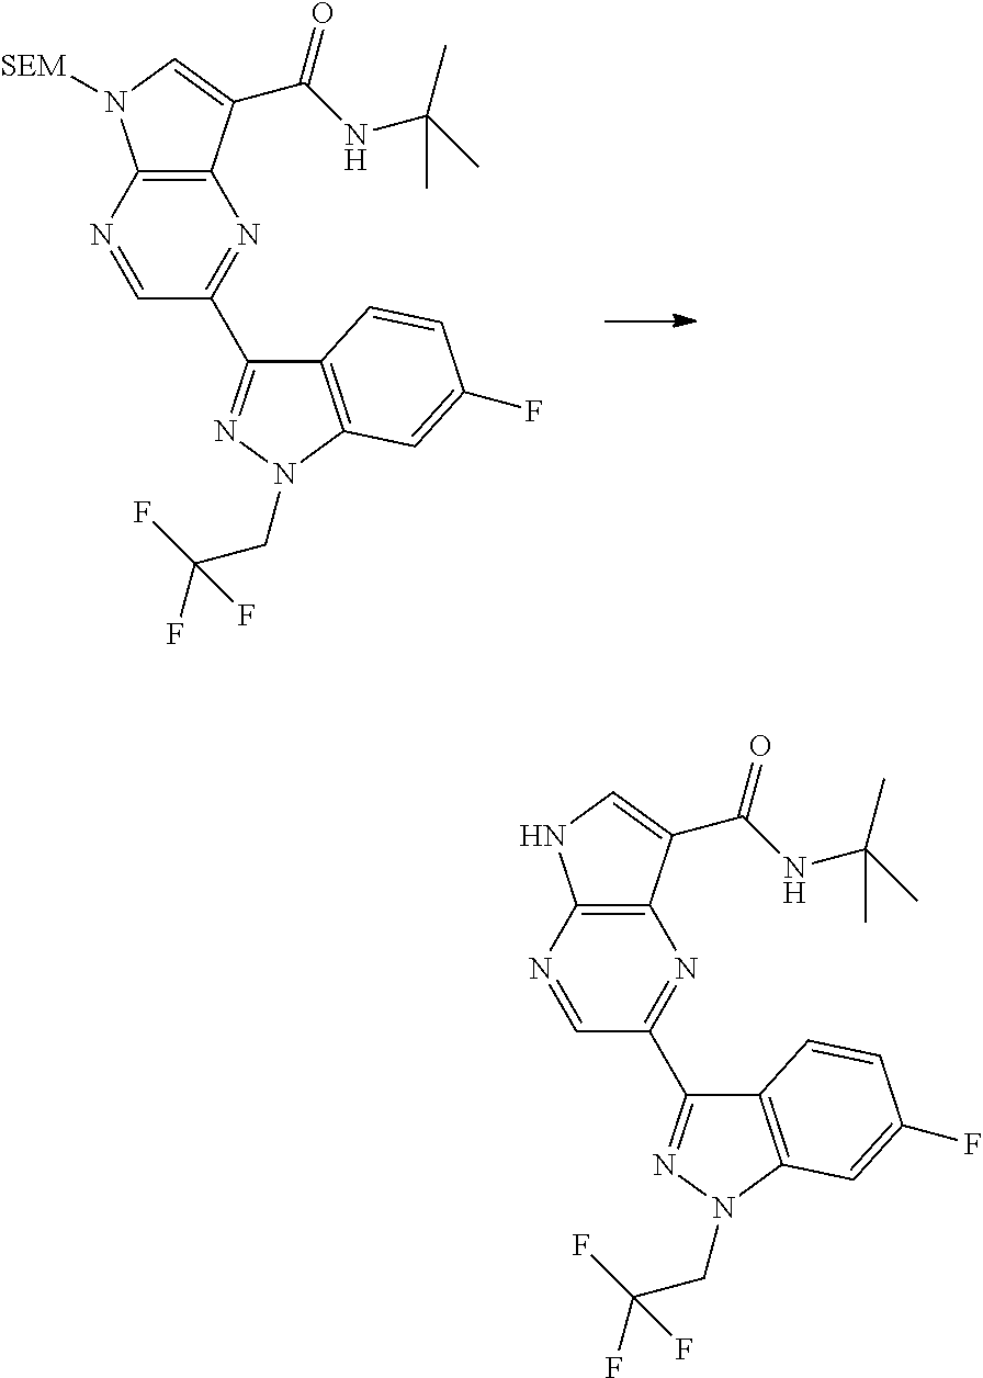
C1=NC2=C(N=C1C1=NN(CC(F)(F)F)C3=C1C=CC(F)=C3)C(C(NC(C)(C)C)=O)=CN2[SEM].C1=NC2=C(N=C1C1=NN(CC(F)(F)F)C3=C1C=CC(F)=C3)C(C(NC(C)(C)C)=O)=CN2
